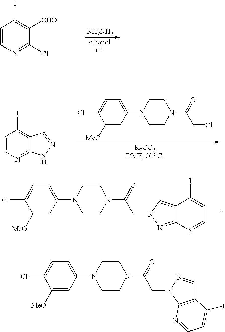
C1=CN=C(Cl)C([CHO])=C1I.[NH2NH2].[ethanolr.t].C1=CN=C2C(=C1I)C=NN2.ClC1=CC=C(N2CCN(C(=O)CCl)CC2)C=C1[MeO].ClC1=CC=C(N2CCN(C(=O)CN3N=C4C(=C3)C(I)=CC=N4)CC2)C=C1[MeO].ClC1=CC=C(N2CCN(C(=O)CN3C4=C(C=N3)C(I)=CC=N4)CC2)C=C1[MeO]
